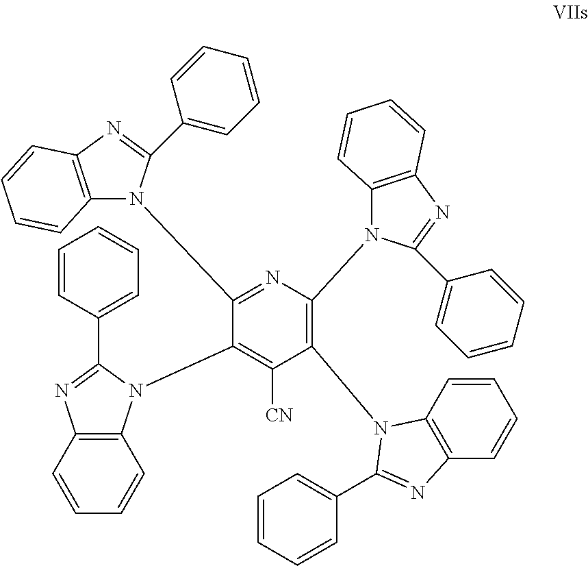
C1(N2C3=C(C=CC=C3)N=C2C2=CC=CC=C2)=C(N2C3=C(N=C2C2=CC=CC=C2)C=CC=C3)N=C(N2C3=C(N=C2C2=CC=CC=C2)C=CC=C3)C(N2C3=C(N=C2C2=CC=CC=C2)C=CC=C3)=C1[CN]
